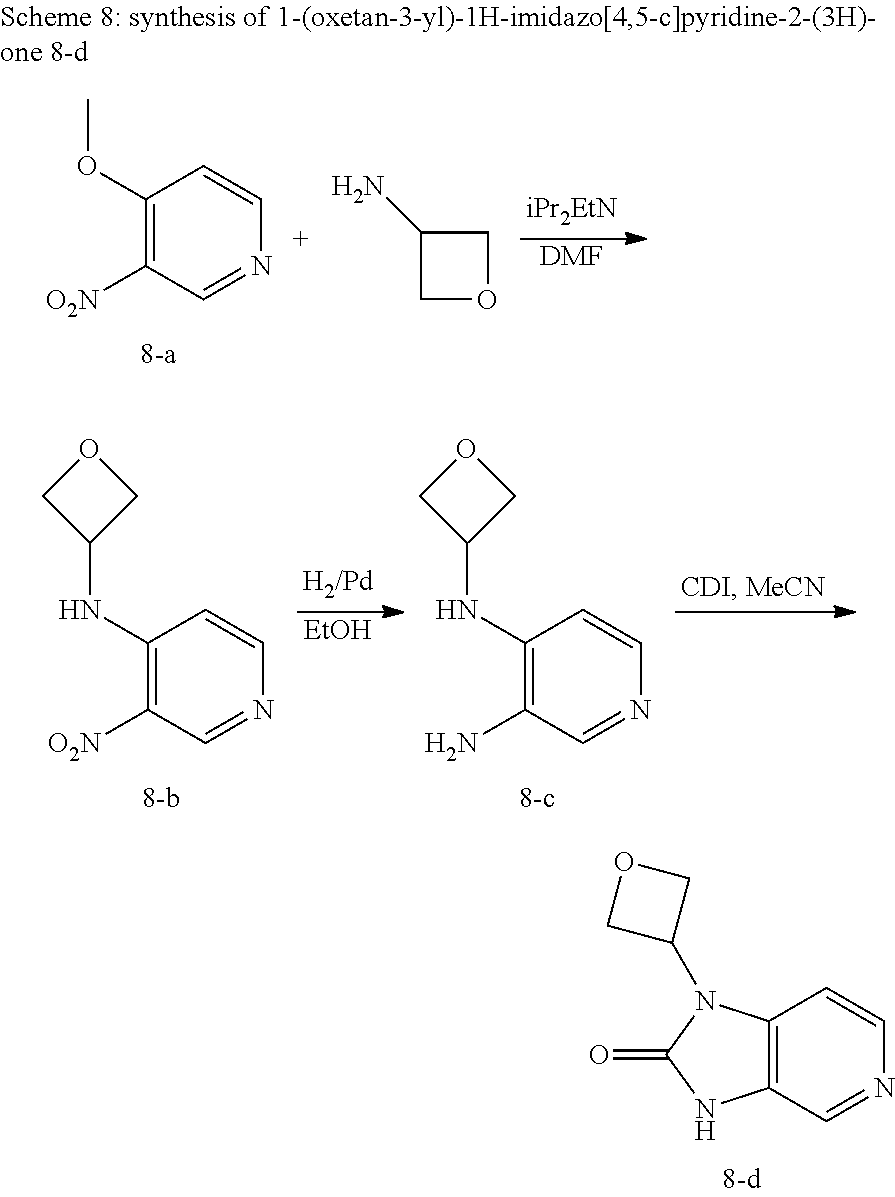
[EtOH].C1(NC2COC2)=C([O2N])C=NC=C1.C1(NC2COC2)=C(N)C=NC=C1.C12=C(C=NC=C1)NC(=O)N2C1COC1.C1(OC)=C([O2N])C=NC=C1.C1(N)COC1.[DMF]
